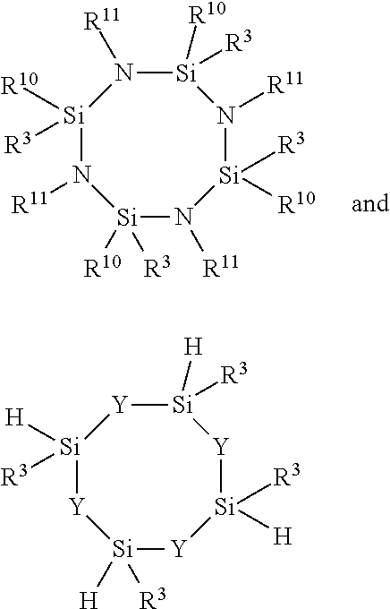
[Si]1([R10])([R3])N([R11])[Si]([R10])([R3])N([R11])[Si]([R3])([R10])N([R11])[Si]([R10])([R3])N1[R11].[Si]1([H])([R3])[Y][Si]([H])([R3])[Y][Si]([R3])([H])[Y][Si]([H])([R3])[Y]1
